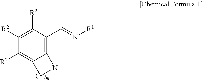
C1([R2])=C2C(=C(C=N[R1])C([R2])=C1[R2])NC2
